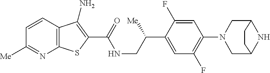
C1=CC2=C(N=C1[Me])SC(C(=O)NCC(C1=CC(F)=C(N3CC4NC(C3)CC4)C=C1F)[Me])=C2N
